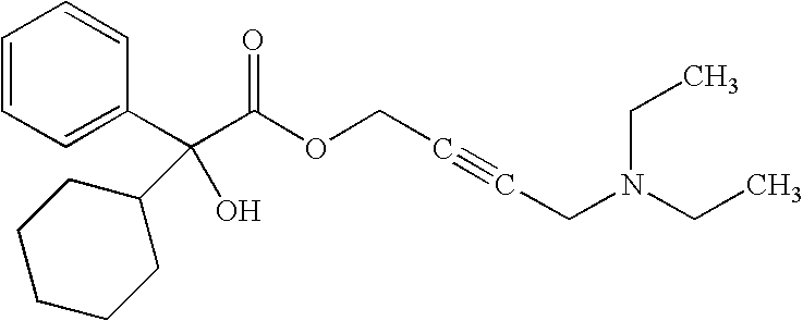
C1(C(C(OCC#CCN(CC)CC)=O)(O)C2CCCCC2)=CC=CC=C1
